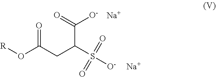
[R]OC(CC(S([O-])(=O)=O)C([O-])=O)=O.[Na].[Na]
